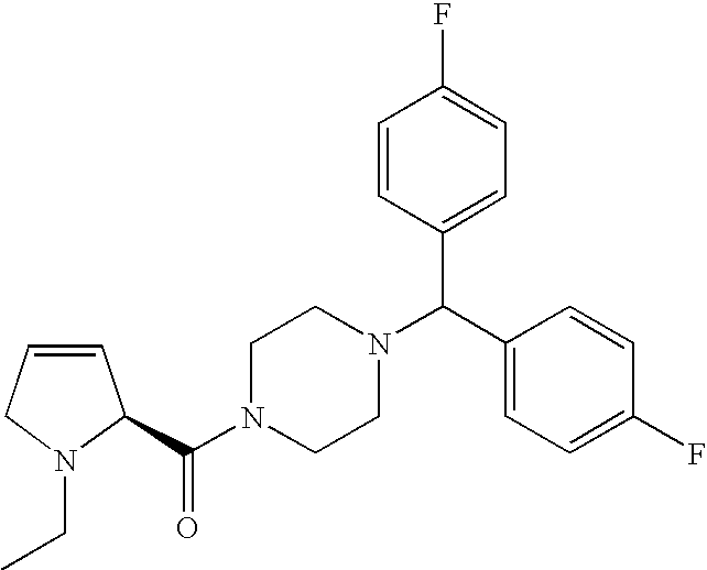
C(N1CCN(C(C2=CC=C(F)C=C2)C2=CC=C(F)C=C2)CC1)(=O)C1C=CCN1CC
